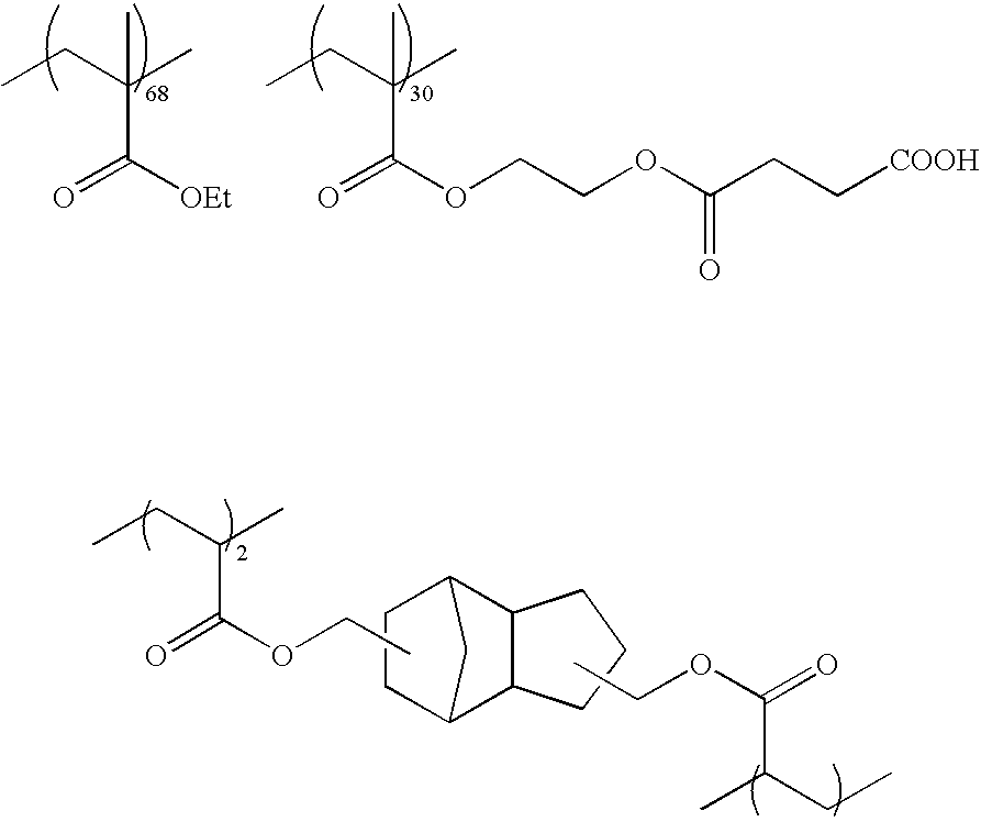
O=C([OEt])C(CC)(C)C.O=C(OCCOC(CC[COOH])=O)C(CC)(C)C.O=C(OCC)C(CC)C.C1CC2C3C(C1C2)CCC3.CCOC(=O)C(C)CC
